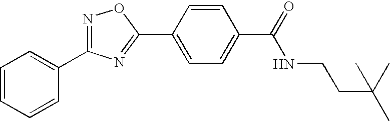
C1=CC(C2=NC(C3=CC=CC=C3)=NO2)=CC=C1C(=O)NCCC(C)(C)C
